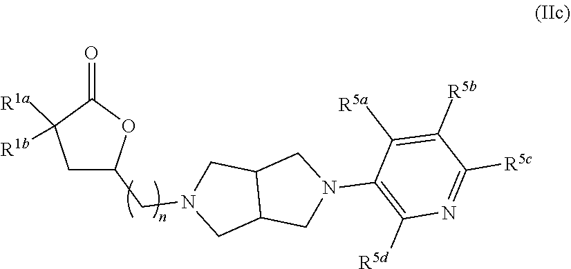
C1C(CN2CC3C(C2)CN(C2=C([R5d])N=C([R5c])C([R5b])=C2[R5a])C3)OC(=O)C1([R1b])[R1a]
